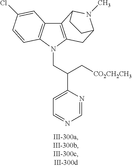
C12=C(N(CC(C3=CC=NC=N3)C[CO2CH2CH3])C3=C1C=C(Cl)C=C3)CC1N(C)C2CC1
